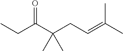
O=C(C(CC=C(C)C)(C)C)CC
